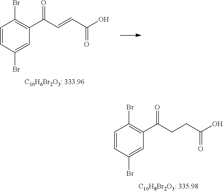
C1=CC(Br)=CC(C(C=CC(O)=O)=O)=C1Br.C1=CC(Br)=CC(C(CCC(O)=O)=O)=C1Br
